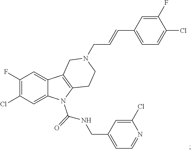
C1(F)=C(Cl)C=C2C(=C1)C1=C(N2C(NCC2=CC=NC(Cl)=C2)=O)CCN(CC=CC2=CC=C(Cl)C(F)=C2)C1
